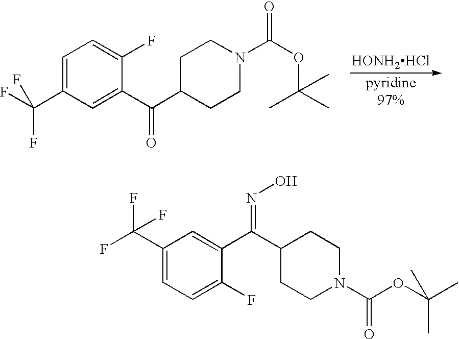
C1(C(F)(F)F)=CC=C(F)C(C(C2CCN(C(OC(C)(C)C)=O)CC2)=NO)=C1.C1=C(C(F)(F)F)C=C(C(=O)C2CCN(C(=O)OC(C)(C)C)CC2)C(F)=C1.[HONH2HCl]
